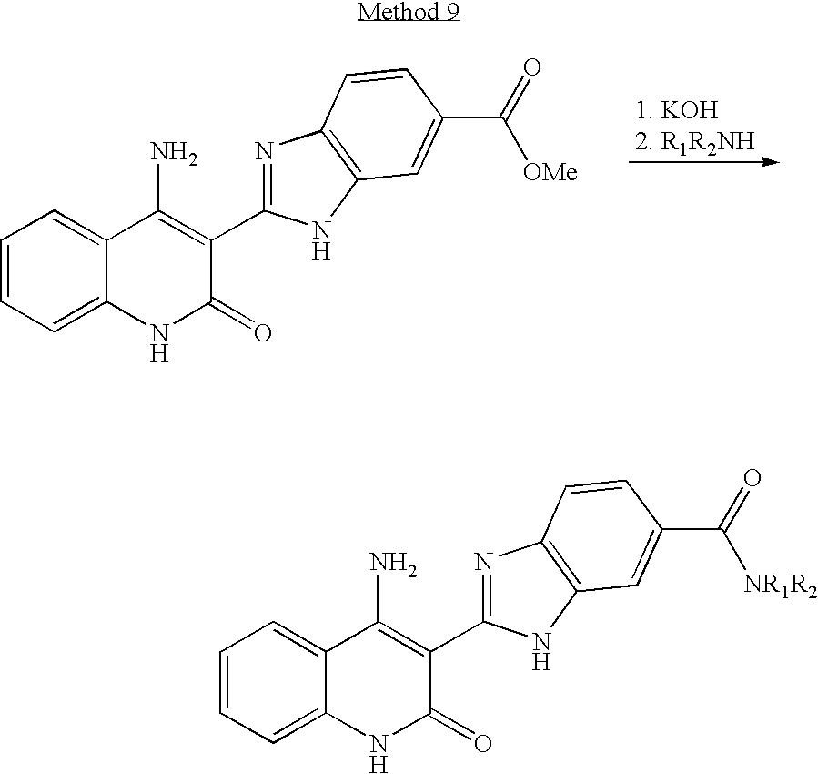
C1=CC=C2C(=C1)C(N)=C(C1=NC3=C(N1)C=C(C(=O)[OMe])C=C3)C(=O)N2.C1=CC=C2C(=C1)C(N)=C(C1=NC3=C(N1)C=C(C(=O)[NR1R2])C=C3)C(=O)N2
